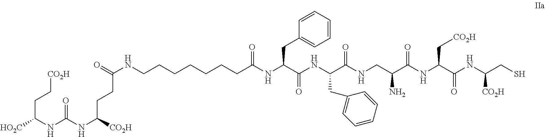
[CO2H]CCC([HO2C])NC(NC([CO2H])CCC(NCCCCCCCC(NC(C(NC(CC1=CC=CC=C1)C(=O)NCC(C(NC(C(NC(CS)[CO2H])=O)C[CO2H])=O)N)=O)CC1=CC=CC=C1)=O)=O)=O
